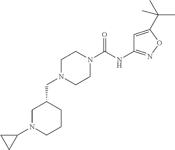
C1N(C(NC2=NOC(C(C)(C)C)=C2)=O)CCN(CC2CCCN(C3CC3)C2)C1
